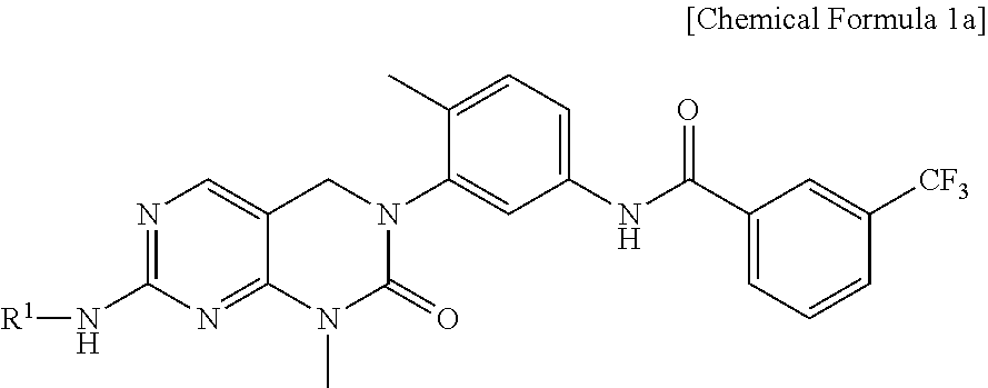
C1(C(NC2=CC=C(C)C(N3C(=O)N(C)C4=NC(N[R1])=NC=C4C3)=C2)=O)=CC=CC([CF3])=C1
